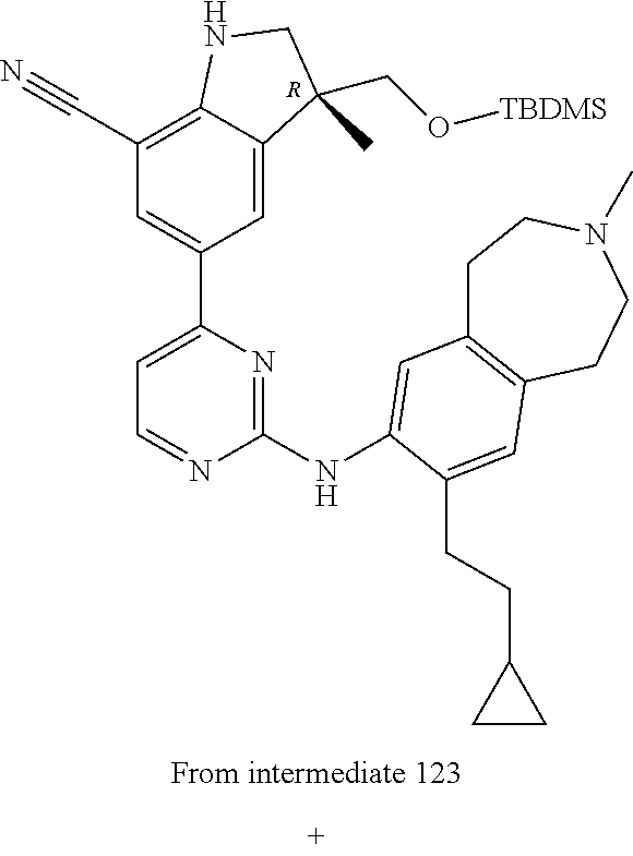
[R].C1(C#N)=C2C(=CC(C3=CC=NC(NC4=CC5=C(CCN(C)CC5)C=C4CCC4CC4)=N3)=C1)C(C)(CO[TBDMS])CN2
